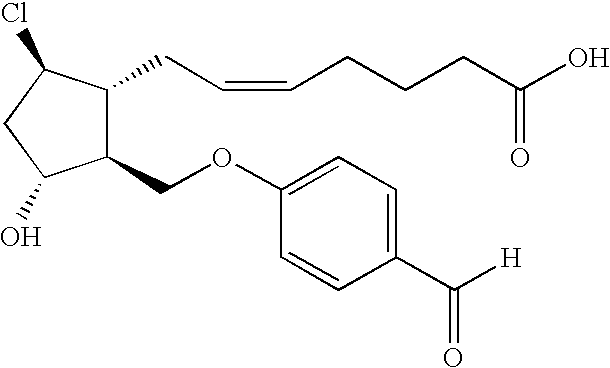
C1(OCC2C(CC=CCCCC(O)=O)C(Cl)CC2O)=CC=C(C([H])=O)C=C1
